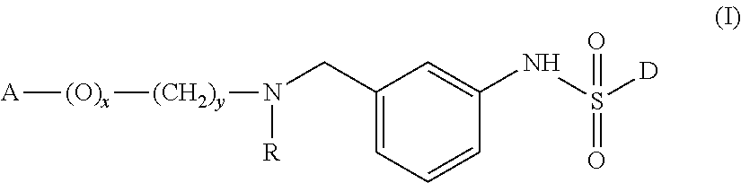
[A][(O)x][(CH2)y]N([R])CC1=CC=CC(NS([D])(=O)=O)=C1
